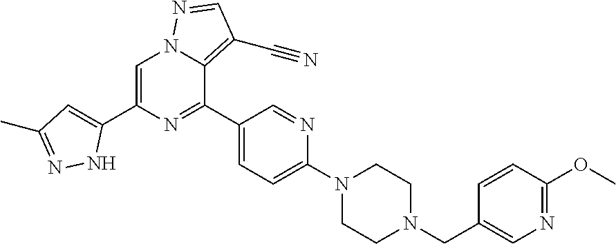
C1(C2=NC(C3=CC(C)=NN3)=CN3C2=C(C#N)C=N3)=CC=C(N2CCN(CC3=CN=C(OC)C=C3)CC2)N=C1
